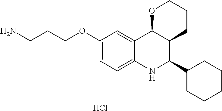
Cl.C12=CC(OCCCN)=CC=C1NC(C1CCCCC1)C1C2OCCC1
